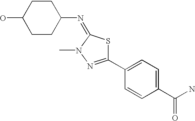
C1CC(N=C2SC(C3=CC=C(C(N)=O)C=C3)=NN2C)CCC1O
